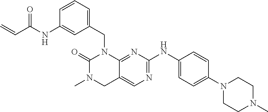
N1(CC2=CC=CC(NC(C=C)=O)=C2)C2=NC(NC3=CC=C(N4CCN(C)CC4)C=C3)=NC=C2CN(C)C1=O
